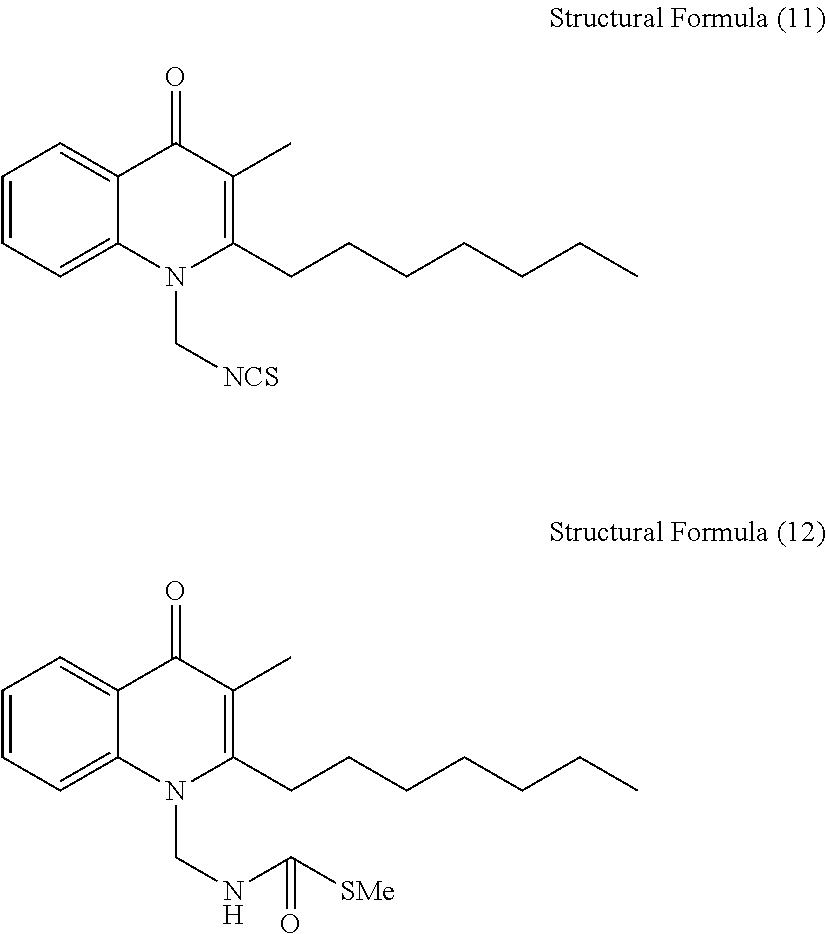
C1=CC=C2C(=C1)C(=O)C(C)=C(CCCCCCC)N2CNC([SMe])=O.C1=CC=C2C(=C1)C(=O)C(C)=C(CCCCCCC)N2C[NCS]
